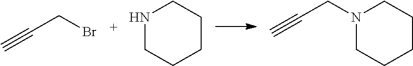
C(CBr)#C.N1CCCCC1.C(CN1CCCCC1)#C
